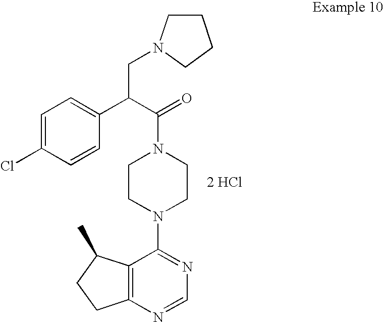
[2 HCl].C12=C(N=CN=C1N1CCN(C(=O)C(C3=CC=C(Cl)C=C3)CN3CCCC3)CC1)CCC2C
